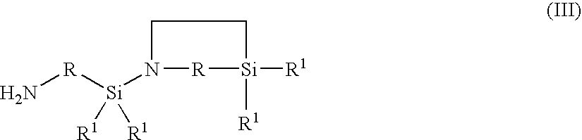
N[R][Si](N1[R][Si]([R1])([R1])CC1)([R1])[R1]
